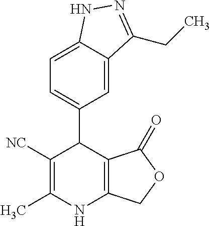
C1=C2C(=CC=C1C1C([NC])=C(C)NC3=C1C(=O)OC3)NN=C2CC
